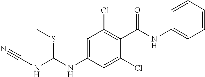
N(C1=CC(Cl)=C(C(NC2=CC=CC=C2)=O)C(Cl)=C1)C(NC#N)SC
